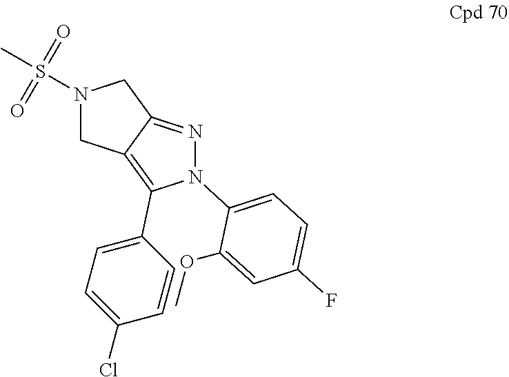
N1(S(C)(=O)=O)CC2=C(C3=CC=C(Cl)C=C3)N(C3=CC=C(F)C=C3OC)N=C2C1
